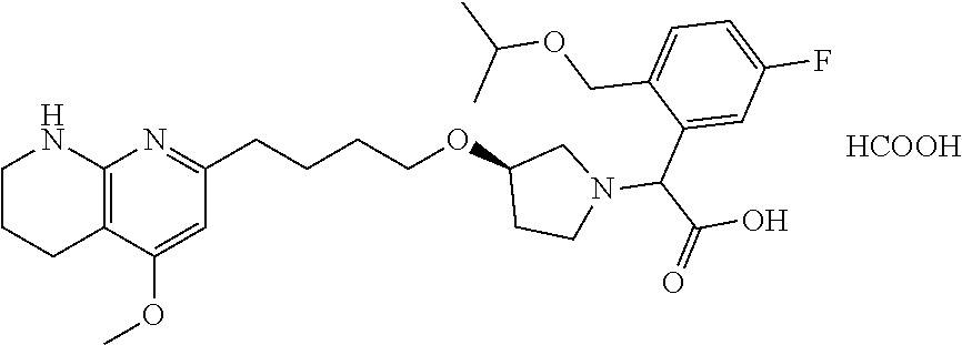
[HCOOH].C12=C(CCCN1)C(OC)=CC(CCCCOC1CCN(C(C(=O)O)C3=CC(F)=CC=C3COC(C)C)C1)=N2
